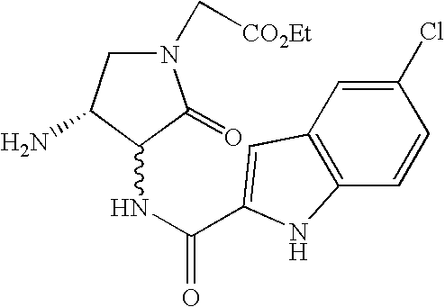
C12=C(C=CC(Cl)=C1)NC(C(NC1C(N)CN(C[CO2Et])C1=O)=O)=C2
